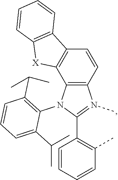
C12=C(N(C3=C(C(C)C)C=CC=C3C(C)C)C(C3=C(C)C=CC=C3)=N1C)C1=C(C=C2)C2=C([X]1)C=CC=C2
